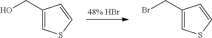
C1(CO)=CSC=C1.C1(CBr)=CSC=C1
